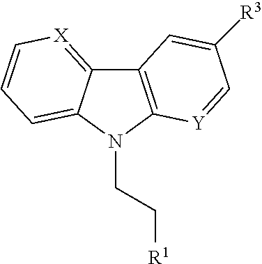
C12=C([Y]=CC([R3])=C1)N(CC[R1])C1=CC=C[X]=C21
